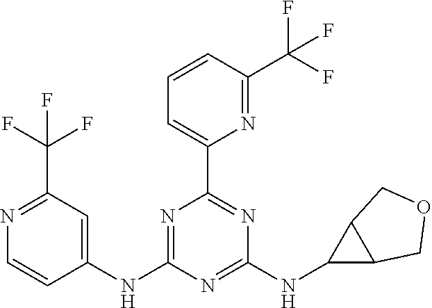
C1=CC(C(F)(F)F)=NC(C2=NC(NC3C4C3COC4)=NC(NC3=CC(C(F)(F)F)=NC=C3)=N2)=C1
